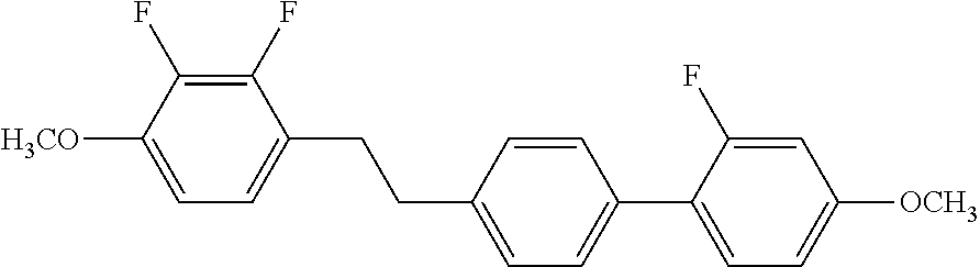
C1(F)=C(F)C([H3CO])=CC=C1CCC1=CC=C(C2=CC=C([OCH3])C=C2F)C=C1
